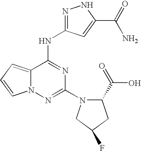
N1=C(NC2=NC(N3C(C(=O)O)CC(F)C3)=NN3C2=CC=C3)C=C(C(=O)N)N1
